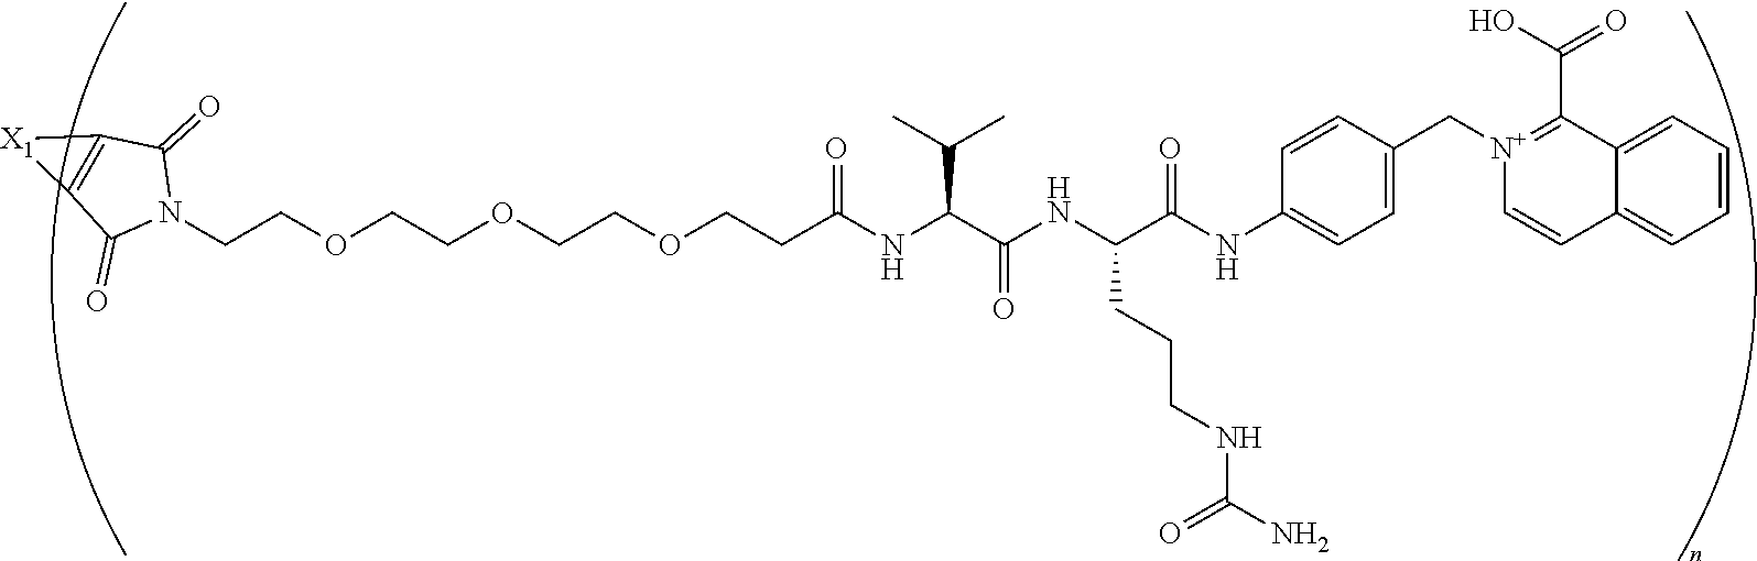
C(COCCOCCOCCC(NC(C(NC(C(NC1=CC=C(C[N+]2=C(C(O)=O)C3=CC=CC=C3C=C2)C=C1)=O)CCCNC(N)=O)=O)C(C)C)=O)N1C(=O)C2=C(C1=O)[X1]2
